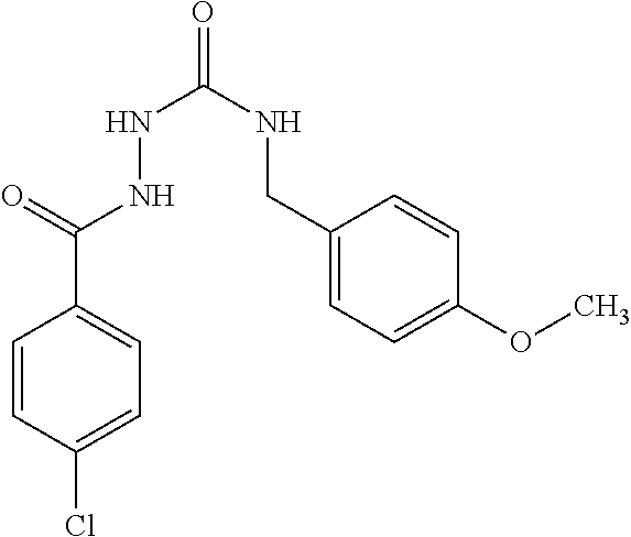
C1=CC(Cl)=CC=C1C(=O)NNC(=O)NCC1=CC=C(OC)C=C1
